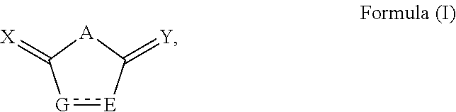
[G]1:[E]C(=[Y])[A]C1=[X]
